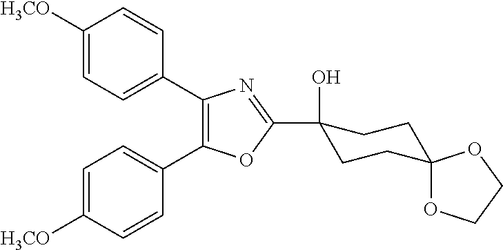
C1([H3CO])=CC=C(C2=C(C3=CC=C([H3CO])C=C3)OC(C3(O)CCC4(CC3)OCCO4)=N2)C=C1
